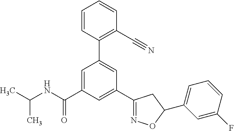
CC(NC(C1=CC(C2=C(C#N)C=CC=C2)=CC(C2=NOC(C3=CC=CC(F)=C3)C2)=C1)=O)C
